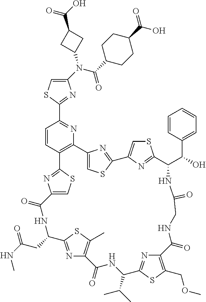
C1(N(C(=O)C2CCC(C(O)=O)CC2)C2CC(C(O)=O)C2)=CSC(C2=NC3=C(C=C2)C2=NC(=CS2)C(=O)NC(CC(NC)=O)C2=NC(=C(C)S2)C(=O)NC(C(C)C)C2=NC(=C(COC)S2)C(=O)NCC(=O)NC(C(C2=CC=CC=C2)O)C2=NC(=CS2)C2=NC3=CS2)=N1
